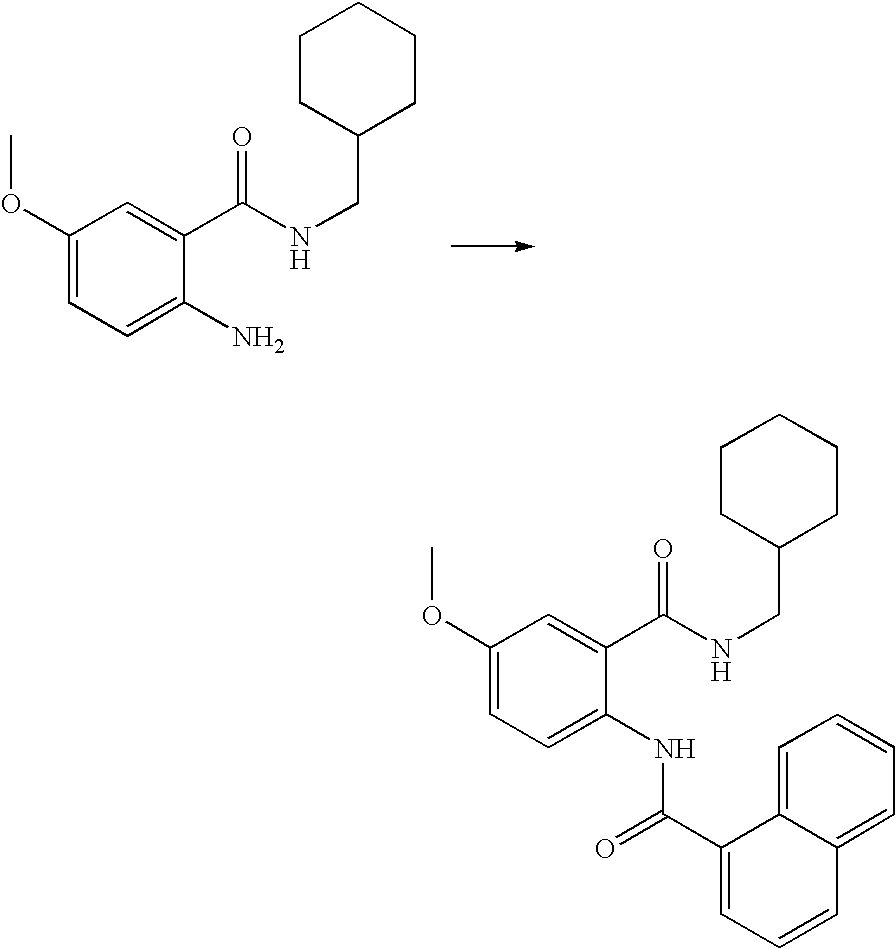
C1(OC)=CC=C(N)C(C(NCC2CCCCC2)=O)=C1.C1(OC)=CC=C(NC(C2=CC=CC3=CC=CC=C23)=O)C(C(NCC2CCCCC2)=O)=C1
